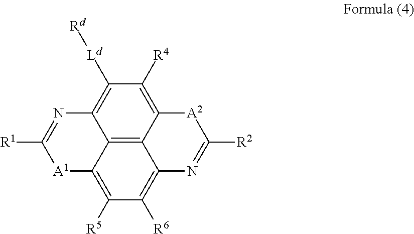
C12=C3C4=C([R5])C([R6])=C1N=C([R2])[A2]C2=C([R4])C([Ld][Rd])=C3N=C([R1])[A1]4
